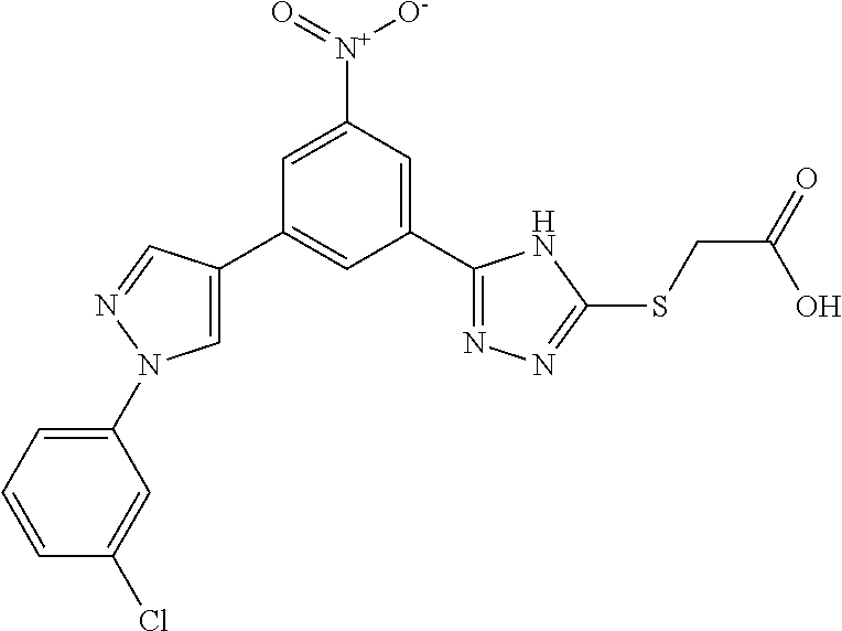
C1(C2=NN=C(SCC(=O)O)N2)=CC([N+](=O)[O-])=CC(C2=CN(C3=CC=CC(Cl)=C3)N=C2)=C1
